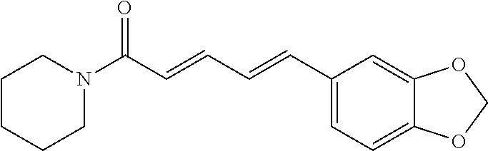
C12=CC(C=CC=CC(N3CCCCC3)=O)=CC=C1OCO2
